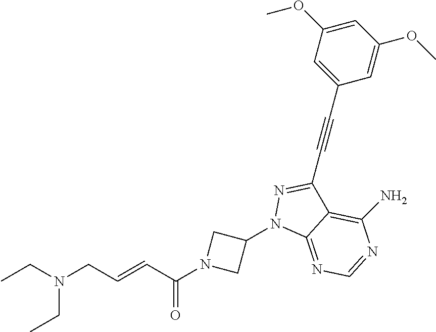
C(N(CC=CC(N1CC(N2C3=NC=NC(N)=C3C(C#CC3=CC(OC)=CC(OC)=C3)=N2)C1)=O)CC)C
